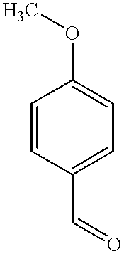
C1=CC(C=O)=CC=C1OC
